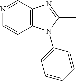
N1=CC2=C(C=C1)N(C1=CC=CC=C1)C(C)=N2
